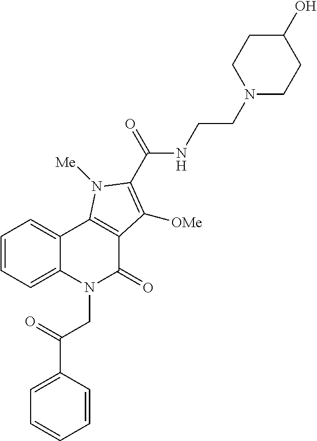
C1=CC=C2C(=C1)C1=C(C(=O)N2CC(C2=CC=CC=C2)=O)C([OMe])=C(C(=O)NCCN2CCC(O)CC2)N1[Me]
